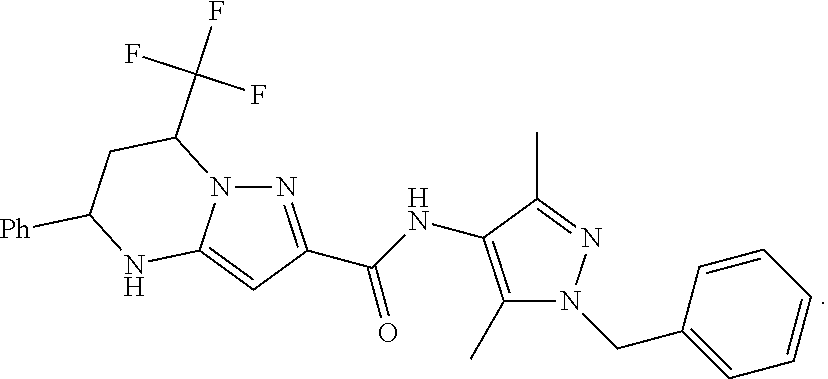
C1(C)=C(NC(=O)C2=NN3C(=C2)NC([Ph])CC3C(F)(F)F)C(C)=NN1CC1=CC=CC=C1
